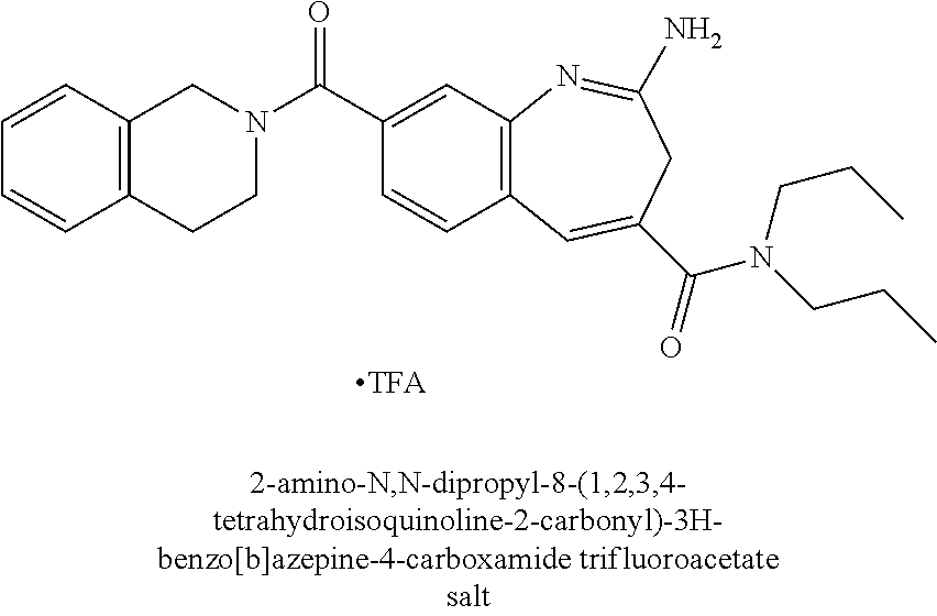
N1(C(C2=CC3=C(C=C2)C=C(C(=O)N(CCC)CCC)CC(N)=N3)=O)CC2=C(CC1)C=CC=C2
